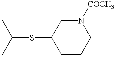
C(SC1CCCN([COCH3])C1)(C)C
